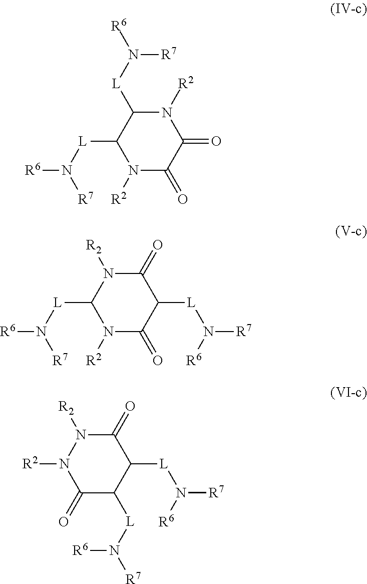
N1([R2])C([L]N([R7])[R6])C([L]N([R7])[R6])N([R2])C(=O)C1=O.C1(=O)N([R2])C([L]N([R7])[R6])N([R2])C(=O)C1[L]N([R6])[R7].C1(=O)N([R2])N([R2])C(=O)C([L]N([R7])[R6])C1[L]N([R6])[R7]
